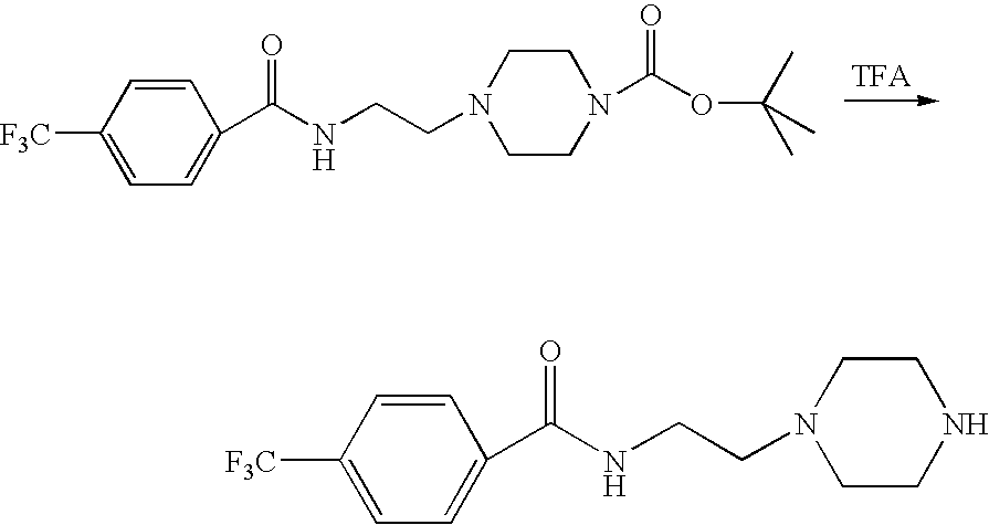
C1=CC([F3C])=CC=C1C(NCCN1CCN(C(OC(C)(C)C)=O)CC1)=O.C1=CC([F3C])=CC=C1C(NCCN1CCNCC1)=O
